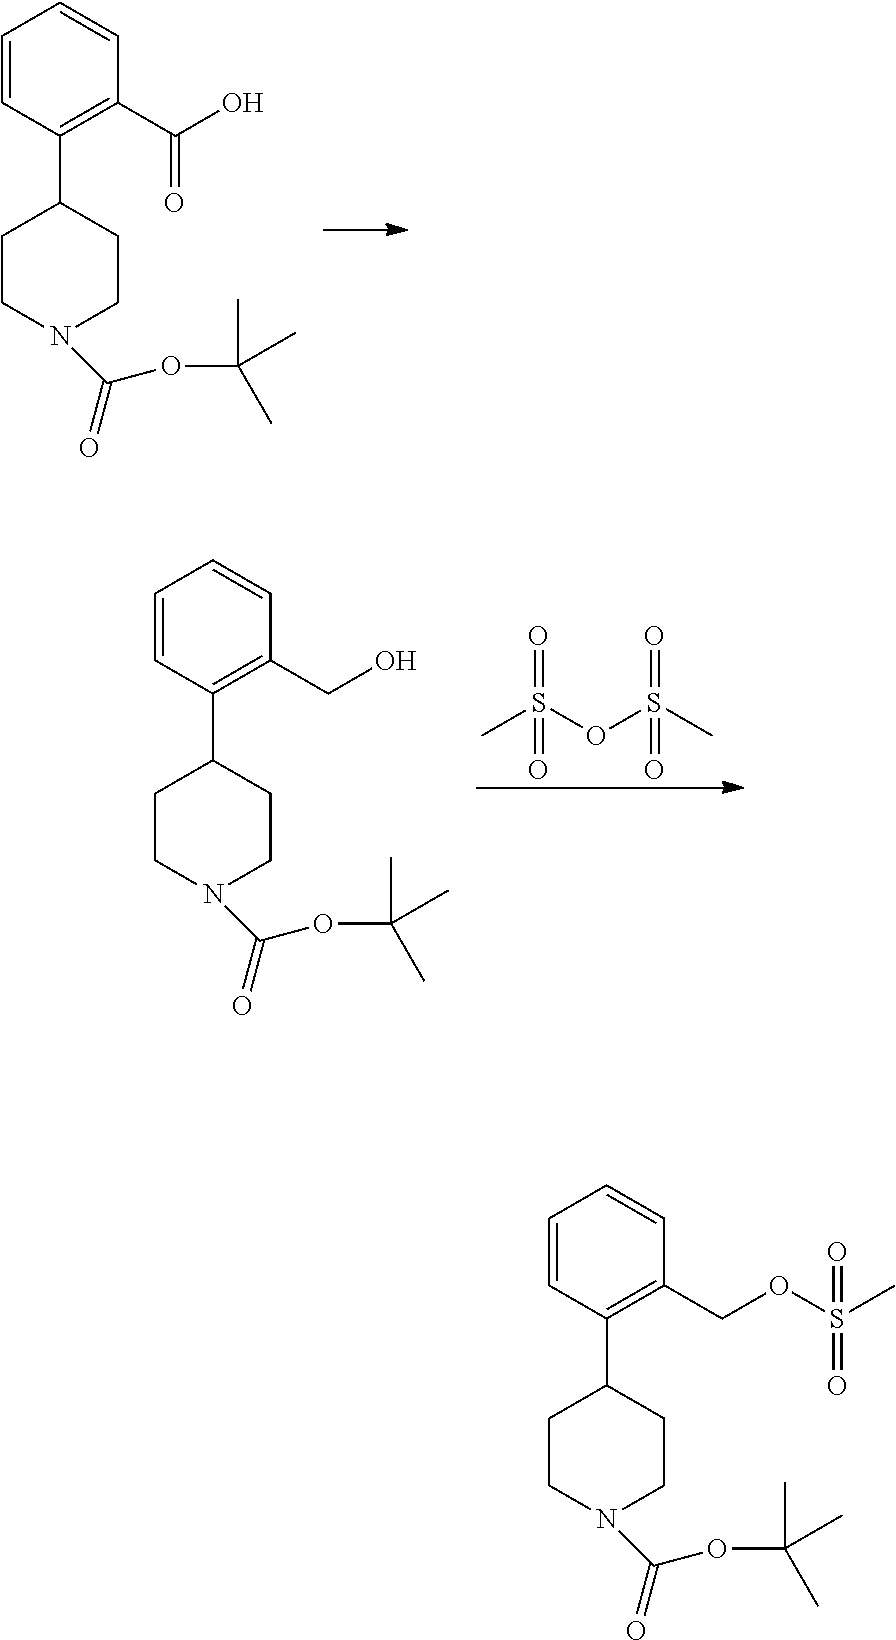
C1(C2CCN(C(=O)OC(C)(C)C)CC2)=C(C(O)=O)C=CC=C1.C1(C2CCN(C(=O)OC(C)(C)C)CC2)=C(CO)C=CC=C1.CS(OS(C)(=O)=O)(=O)=O.C1(C2CCN(C(=O)OC(C)(C)C)CC2)=C(COS(C)(=O)=O)C=CC=C1
